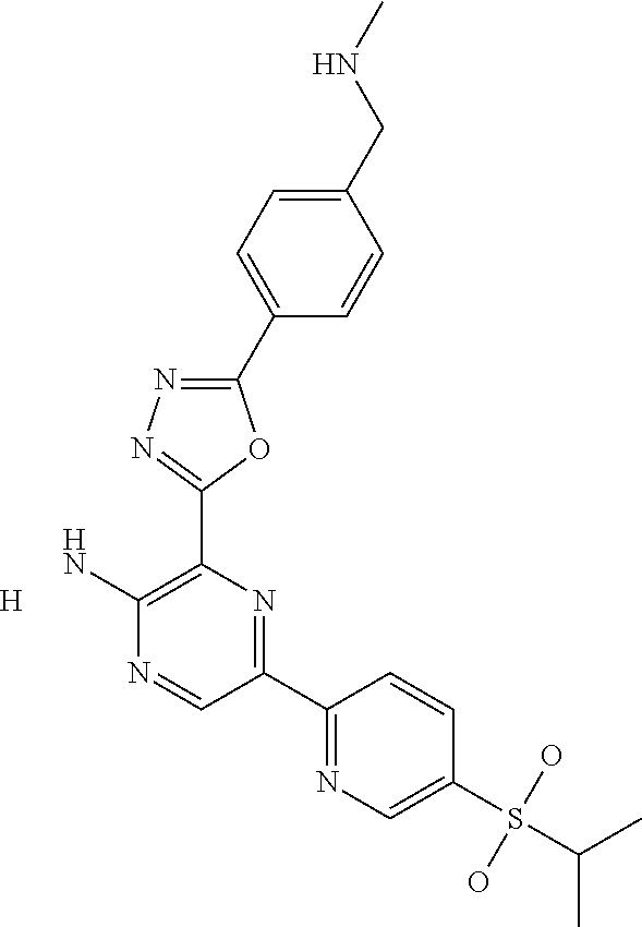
NC1=C(C2=NN=C(C3=CC=C(CNC)C=C3)O2)N=C(C2=NC=C(S(O)(O)C(C)C)C=C2)C=N1.[H]
